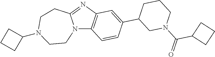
C12=C(C=CC(C3CN(C(=O)C4CCC4)CCC3)=C1)N1C(=N2)CCN(C2CCC2)CC1
